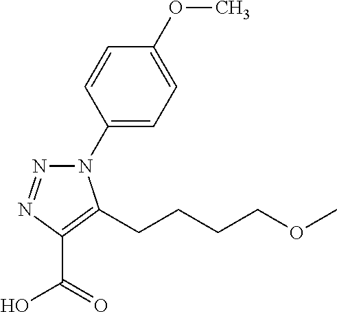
C1(N2N=NC(C(=O)O)=C2CCCCOC)=CC=C(OC)C=C1
